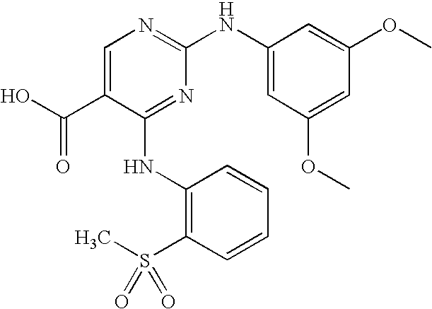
C1=C(C(O)=O)C(NC2=C(S(C)(=O)=O)C=CC=C2)=NC(NC2=CC(OC)=CC(OC)=C2)=N1
